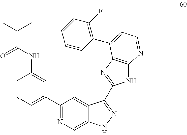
C1(C2=CN=CC(NC(=O)C(C)(C)C)=C2)=NC=C2C(=C1)C(C1=NC3=C(N1)N=CC=C3C1=C(F)C=CC=C1)=NN2
